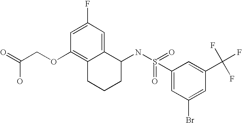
C1=C(F)C=C2C(=C1OCC(=O)O)CCCC2NS(=O)(C1=CC(Br)=CC(C(F)(F)F)=C1)=O
